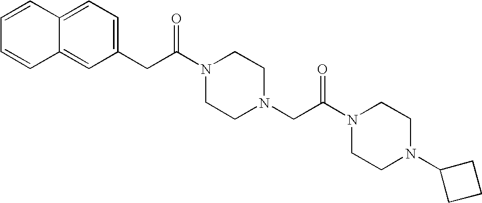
C1(CC(N2CCN(CC(N3CCN(C4CCC4)CC3)=O)CC2)=O)=CC=C2C(=C1)C=CC=C2
